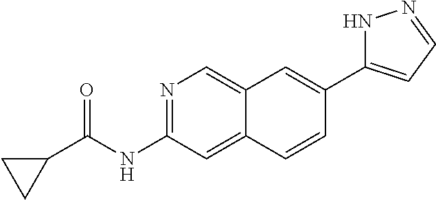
N1=C(NC(C2CC2)=O)C=C2C(=C1)C=C(C1=CC=NN1)C=C2
